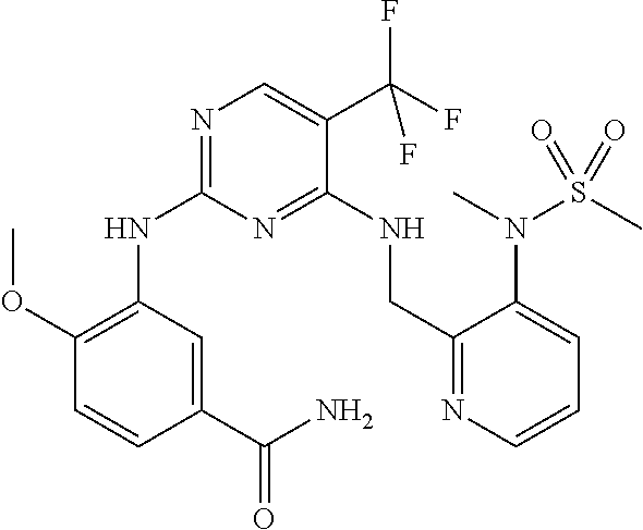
N1=C(NC2=C(OC)C=CC(C(N)=O)=C2)N=C(NCC2=NC=CC=C2N(C)S(C)(=O)=O)C(C(F)(F)F)=C1
